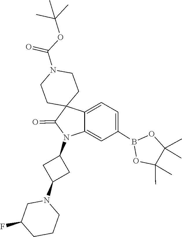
C1(C)(C)C(C)(C)OB(C2=CC=C3C(=C2)N(C2CC(N4CC(F)CCC4)C2)C(=O)C32CCN(C(=O)OC(C)(C)C)CC2)O1
